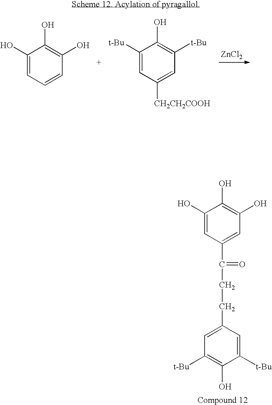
C1([t-Bu])=CC([CH2CH2COOH])=CC([t-Bu])=C1O.[ZnCl2].C1(O)=CC=CC(O)=C1O.C1(O)=CC(C(CCC2=CC([t-Bu])=C(O)C([t-Bu])=C2)=O)=CC(O)=C1O
